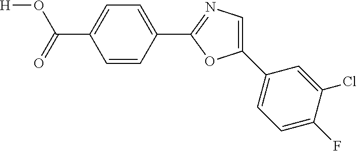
[H]OC(=O)C1=CC=C(C2=NC=C(C3=CC=C(F)C(Cl)=C3)O2)C=C1
